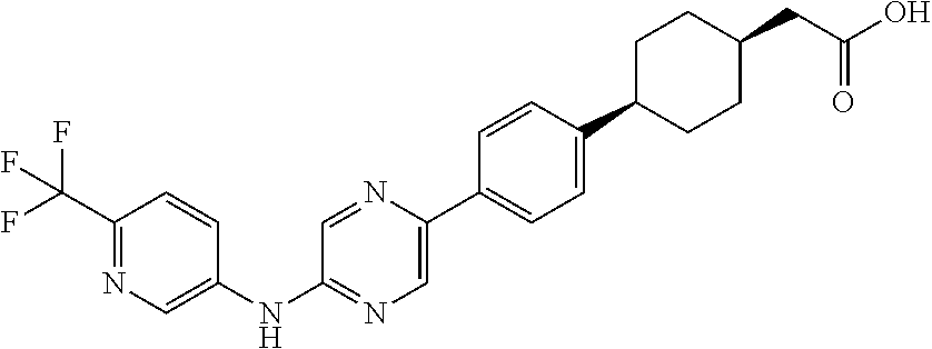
C1(NC2=NC=C(C3=CC=C(C4CCC(CC(=O)O)CC4)C=C3)N=C2)=CN=C(C(F)(F)F)C=C1
